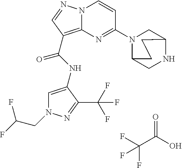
FC(CN1C=C(NC(=O)C2=C3N(N=C2)C=CC(N2C4CNC(C2)CC4)=N3)C(C(F)(F)F)=N1)F.FC(C(O)=O)(F)F
